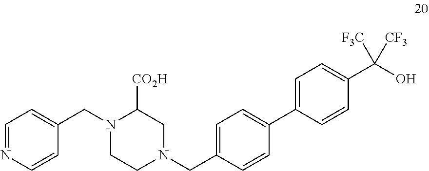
N1(CC2=CC=NC=C2)CCN(CC2=CC=C(C3=CC=C(C(O)([F3C])[CF3])C=C3)C=C2)CC1[CO2H]
